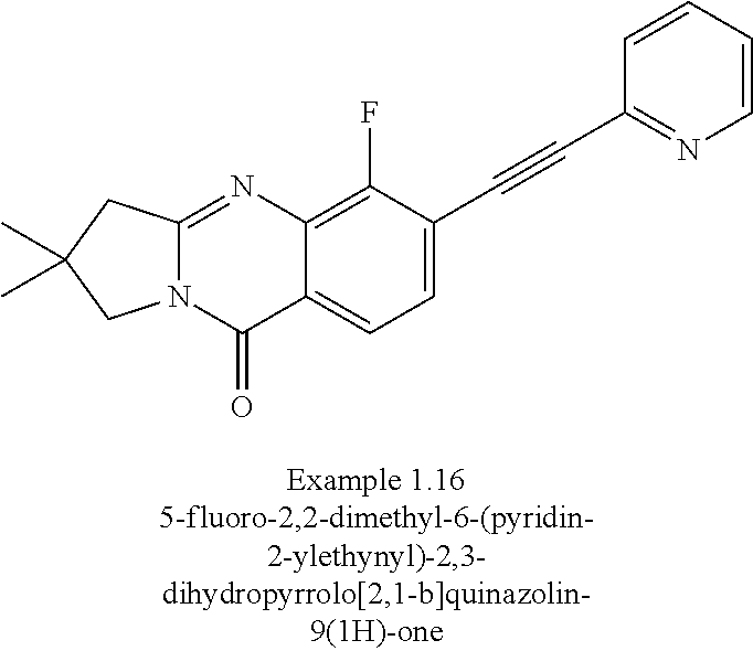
N12C(=NC3=C(F)C(C#CC4=NC=CC=C4)=CC=C3C1=O)CC(C)(C)C2
